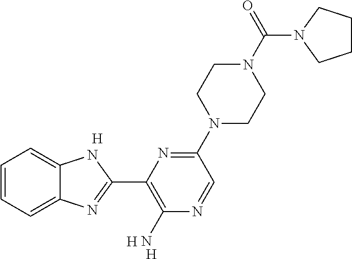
[H].[H].C1=CC=C2C(=C1)NC(C1=C(N)N=CC(N3CCN(C(N4CCCC4)=O)CC3)=N1)=N2.[H]
